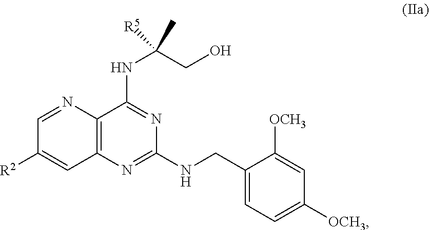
N(C(CO)(C)[R5])C1=NC(NCC2=CC=C([OCH3])C=C2[OCH3])=NC2=C1N=CC([R2])=C2
